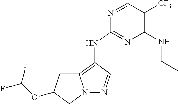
N1=CC([CF3])=C(NCC)N=C1NC1=C2N(N=C1)CC(OC(F)F)C2
